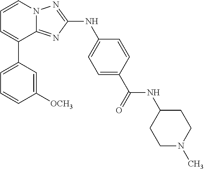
C1=CN2C(=NC(NC3=CC=C(C(=O)NC4CCN(C)CC4)C=C3)=N2)C(C2=CC=CC([OCH3])=C2)=C1
